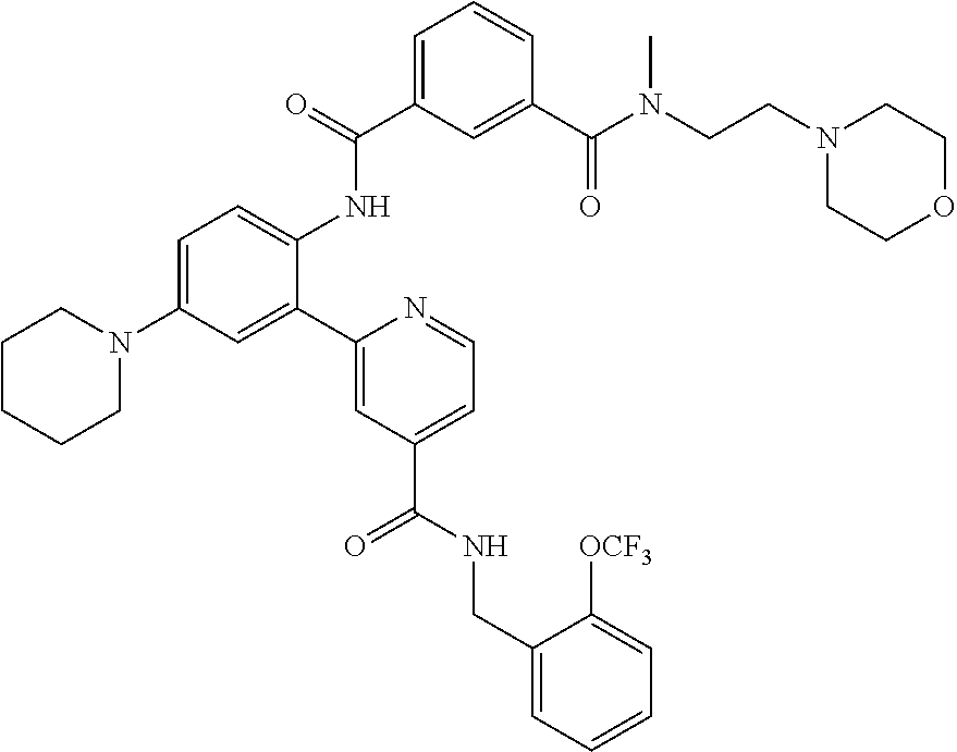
C1CCCN(C2=CC=C(NC(C3=CC=CC(C(N(CCN4CCOCC4)C)=O)=C3)=O)C(C3=CC(C(NCC4=CC=CC=C4[OCF3])=O)=CC=N3)=C2)C1
